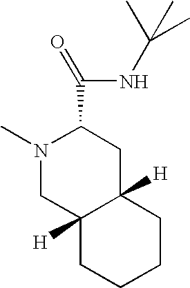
N1(C)CC2([H])C([H])(CC1C(NC(C)(C)C)=O)CCCC2
